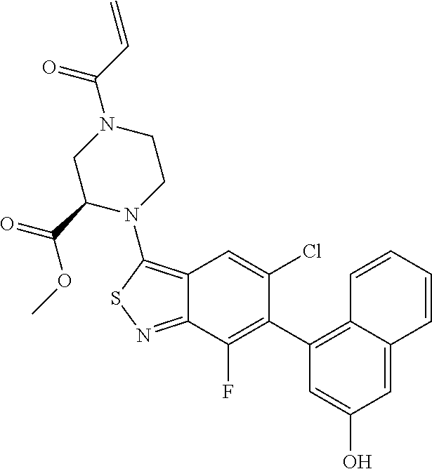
C12=C(N3CCN(C(C=C)=O)CC3C(OC)=O)SN=C1C(F)=C(C1=C3C(=CC(O)=C1)C=CC=C3)C(Cl)=C2
